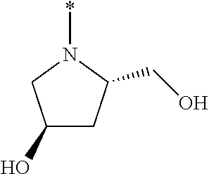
C1(O)CC(CO)N(*)C1
